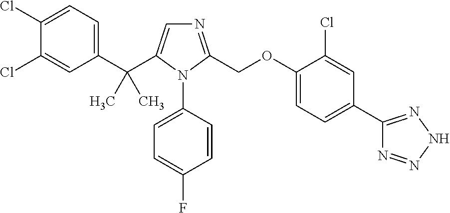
C1(Cl)=CC=C(C(C2=CN=C(COC3=CC=C(C4=NNN=N4)C=C3Cl)N2C2=CC=C(F)C=C2)(C)C)C=C1Cl
